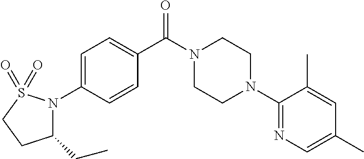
C1=C(N2C(CC)CCS2(=O)=O)C=CC(C(N2CCN(C3=NC=C(C)C=C3C)CC2)=O)=C1
